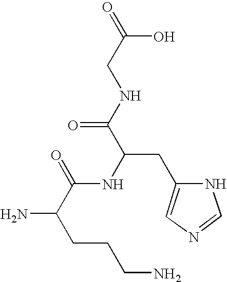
C(CCCN)(C(NC(CC1=CN=CN1)C(NCC(O)=O)=O)=O)N
